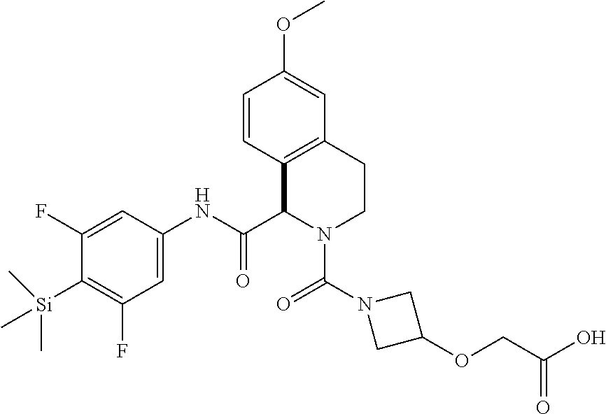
C1=CC2=C(C=C1OC)CCN(C(N1CC(OCC(O)=O)C1)=O)C2C(NC1=CC(F)=C([Si](C)(C)C)C(F)=C1)=O
